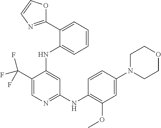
C1(C(F)(F)F)=CN=C(NC2=C(OC)C=C(N3CCOCC3)C=C2)C=C1NC1=CC=CC=C1C1=NC=CO1
